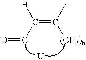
[H]C(C=O)=C(C)[(CH2)h].[U]
